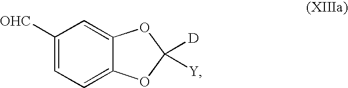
C1([OHC])=CC=C2C(=C1)OC([D])([Y])O2
